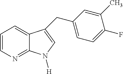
C1=CN=C2C(=C1)C(CC1=CC=C(F)C(C)=C1)=CN2[H]
